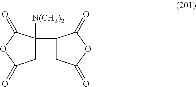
C1C([N(CH3)2])(C2CC(=O)OC2=O)C(=O)OC1=O
